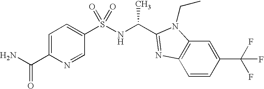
NC(C1=CC=C(S(NC(C2=NC3=C(C=C(C(F)(F)F)C=C3)N2CC)C)(=O)=O)C=N1)=O
